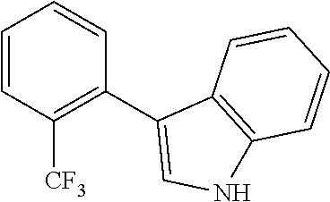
C1(C2=CNC3=C2C=CC=C3)=C([CF3])C=CC=C1
